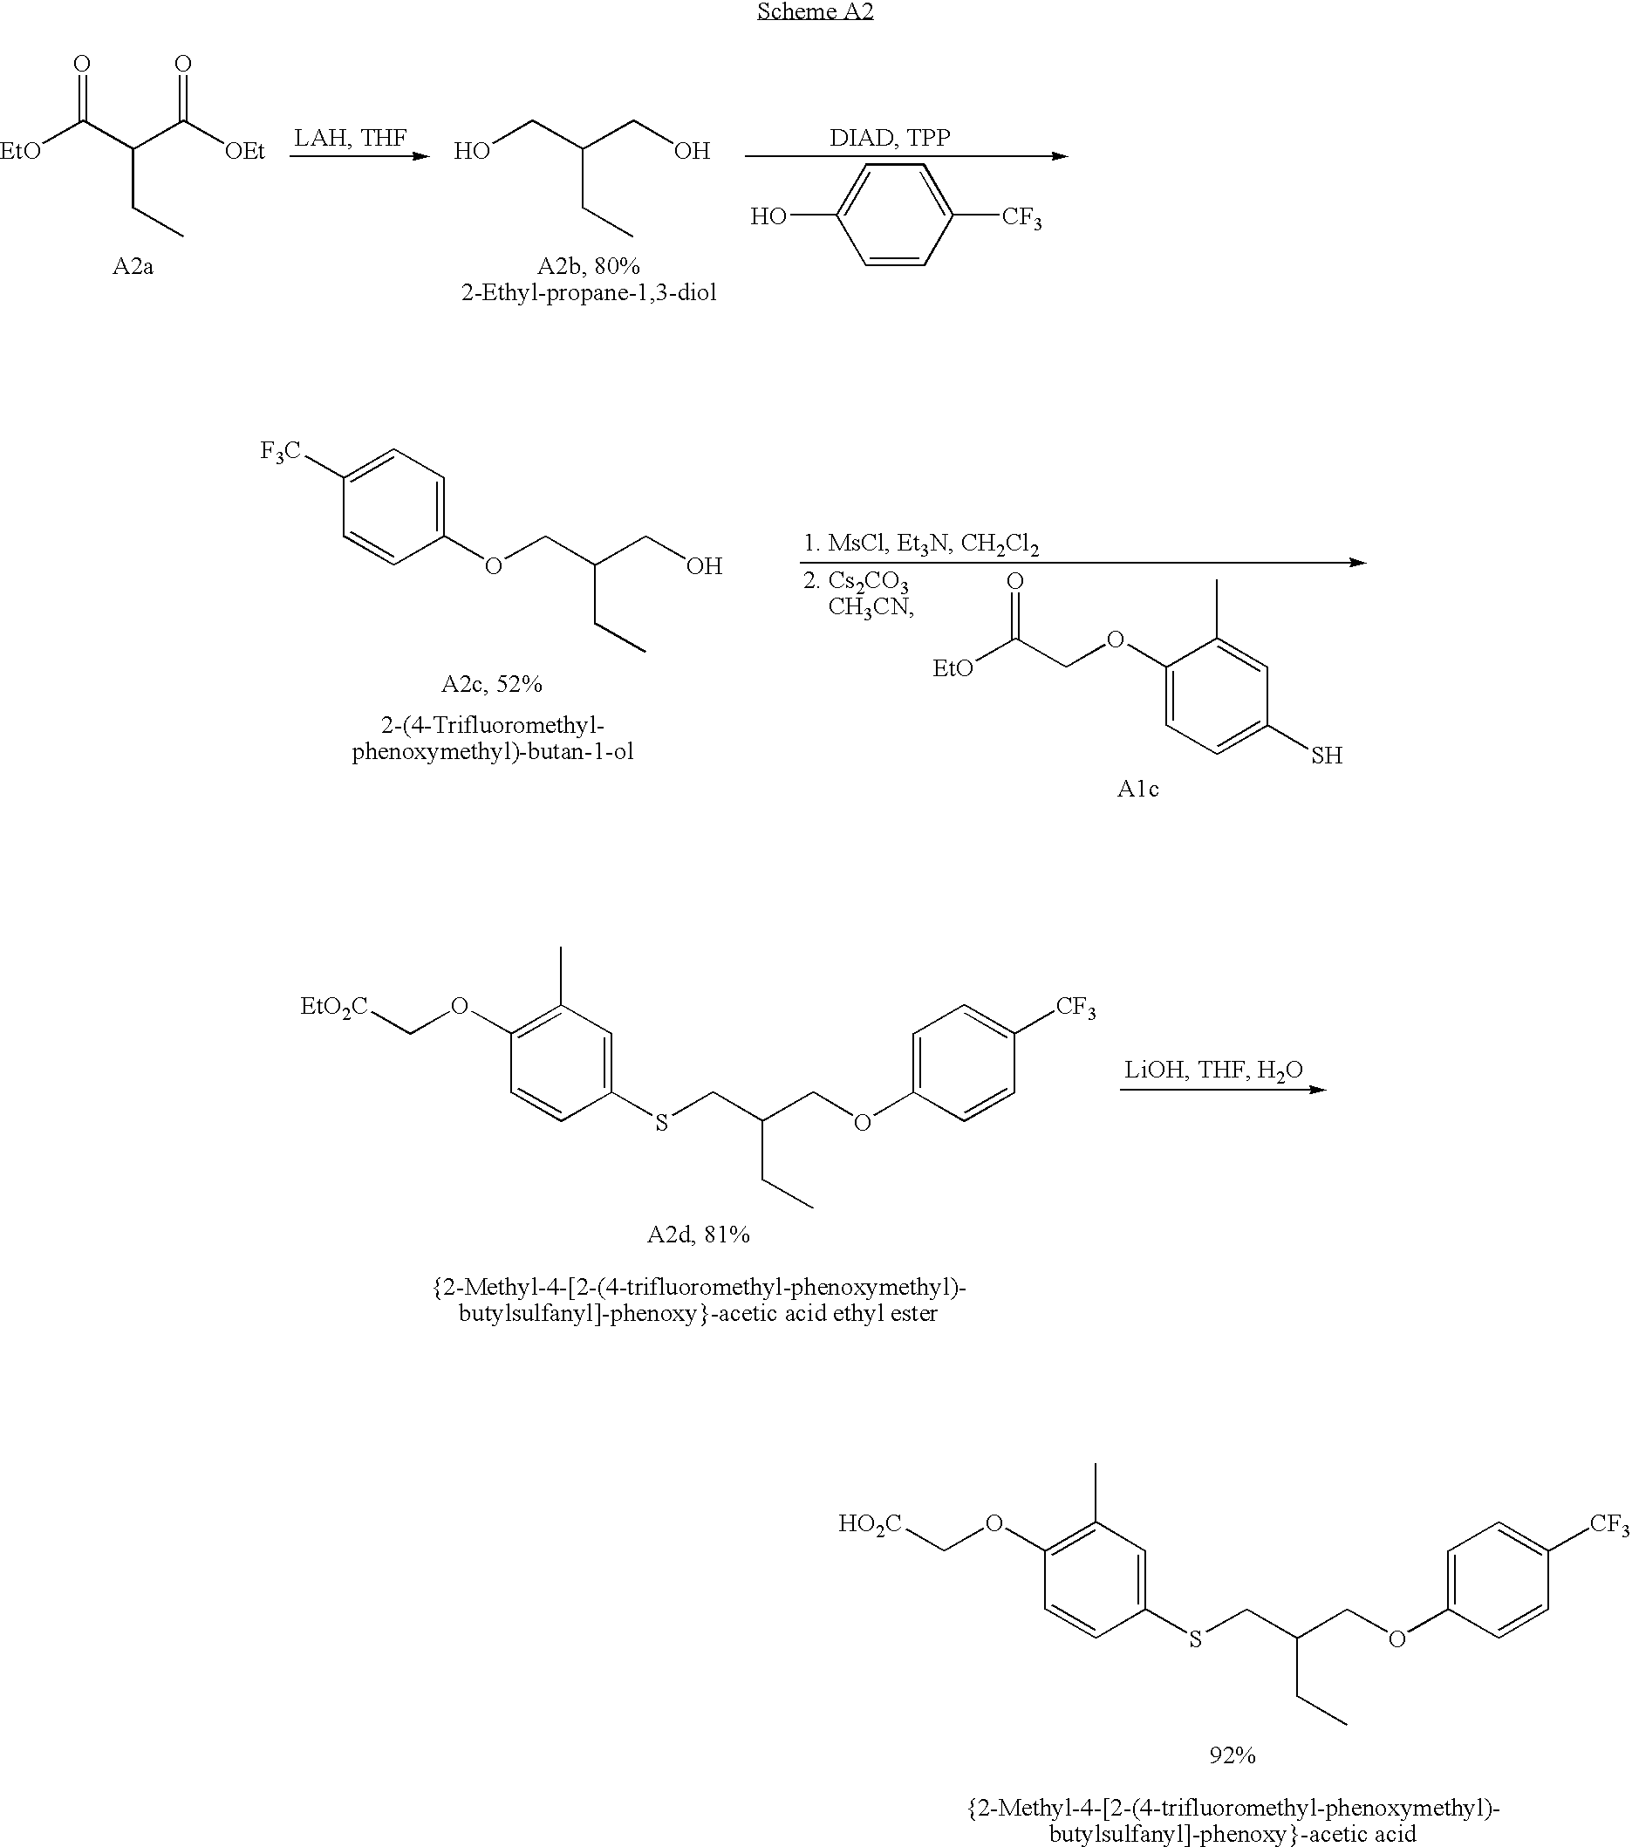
[EtO]C(C(C([OEt])=O)CC)=O.OCC(CO)CC.C1(O)=CC=C([CF3])C=C1.C1([F3C])=CC=C(OCC(CO)CC)C=C1.[EtO]C(COC1=CC=C(S)C=C1C)=O.[EtO2C]COC1=C(C)C=C(SCC(COC2=CC=C([CF3])C=C2)CC)C=C1.[HO2C]COC1=C(C)C=C(SCC(COC2=CC=C([CF3])C=C2)CC)C=C1
